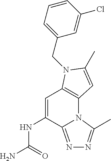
C1=C(NC(N)=O)C2=NN=C(C)N2C2=C1N(CC1=CC=CC(Cl)=C1)C(C)=C2
